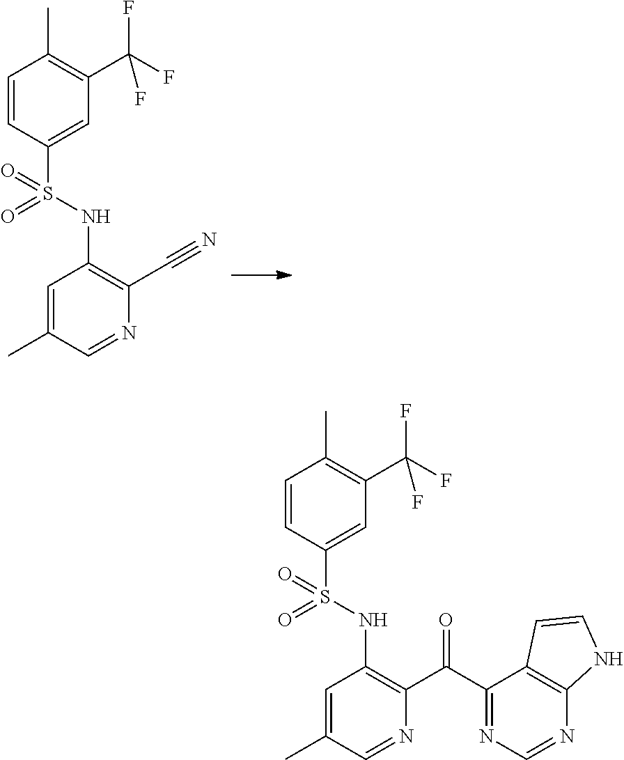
C1=C(C)C=NC(C#N)=C1NS(C1=CC(C(F)(F)F)=C(C)C=C1)(=O)=O.C1=C(C)C=NC(C(C2=NC=NC3=C2C=CN3)=O)=C1NS(C1=CC(C(F)(F)F)=C(C)C=C1)(=O)=O
